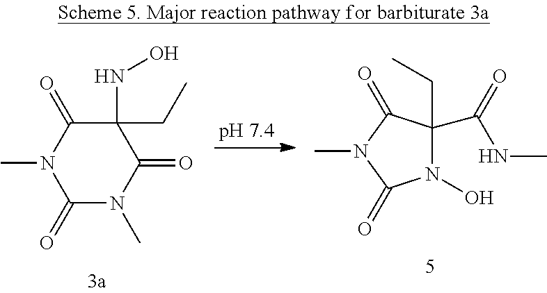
C1(=O)N(C)C(=O)C(CC)(NO)C(=O)N1C.N1(O)C(CC)(C(=O)NC)C(=O)N(C)C1=O
